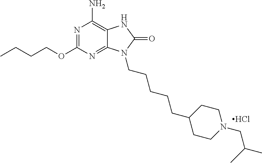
N1=C(OCCCC)N=C2C(=C1N)NC(=O)N2CCCCCC1CCN(CC(C)C)CC1.Cl
